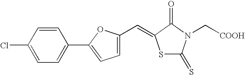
ClC1=CC=C(C2=CC=C(C=C3SC(=S)N(C[COOH])C3=O)O2)C=C1
